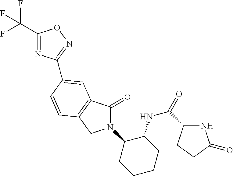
C1(C(F)(F)F)=NC(C2=CC3=C(CN(C4CCCCC4NC(=O)C4NC(=O)CC4)C3=O)C=C2)=NO1
